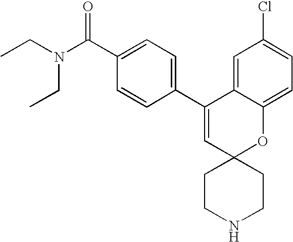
CCN(C(C1=CC=C(C2=CC3(OC4=CC=C(Cl)C=C24)CCNCC3)C=C1)=O)CC
